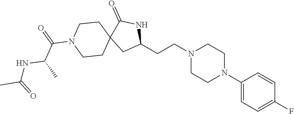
C1(CCN2CCN(C3=CC=C(F)C=C3)CC2)NC(=O)C2(C1)CCN(C(=O)C(NC(C)=O)C)CC2
